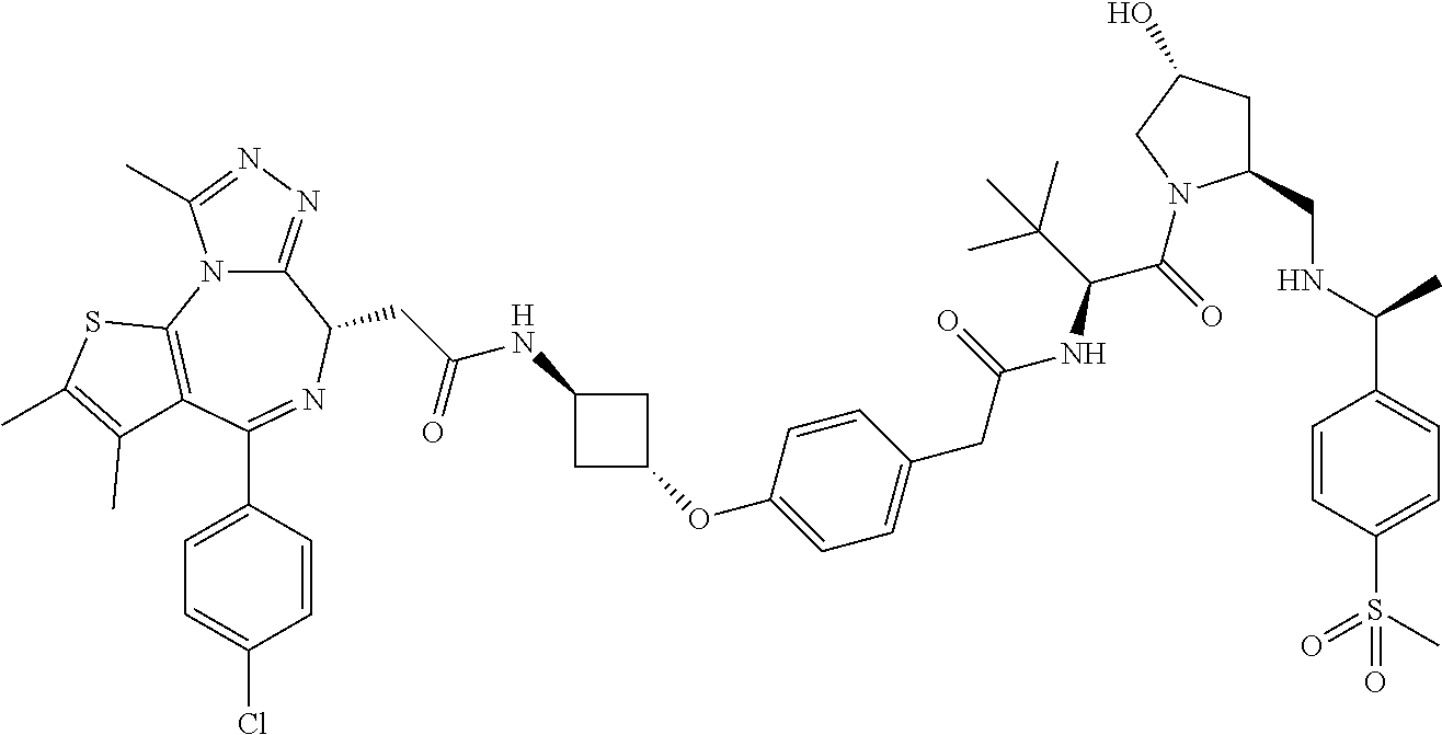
N1=C2N(C(C)=N1)C1=C(C(C3=CC=C(Cl)C=C3)=NC2CC(NC2CC(OC3=CC=C(CC(NC(C(=O)N4C(CNC(C5=CC=C(S(C)(=O)=O)C=C5)C)CC(O)C4)C(C)(C)C)=O)C=C3)C2)=O)C(C)=C(C)S1
